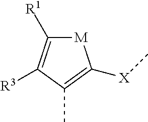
[M]1C([R1])=C([R3])C(C)=C1[X]C
